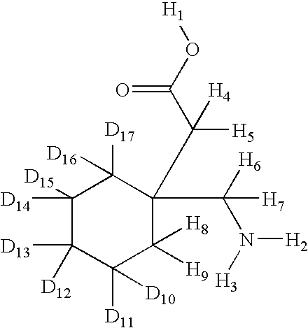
C1([D14])([D15])C([D13])([D12])C([D11])([D10])C([H9])([H8])C(C(C(O[H1])=O)([H5])[H4])(C([H6])(N([H3])[H2])[H7])C1([D17])[D16]
